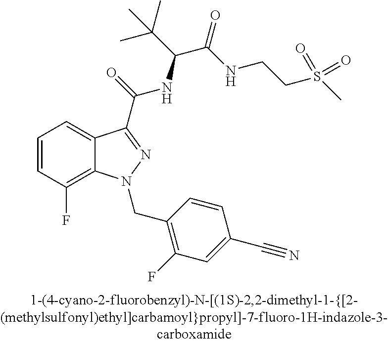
C1=CC(F)=C2C(=C1)C(C(=O)NC(C(C)(C)C)C(=O)NCCS(=O)(C)=O)=NN2CC1=C(F)C=C(C#N)C=C1
